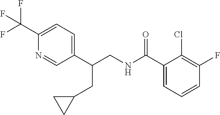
C1(C(CNC(=O)C2=CC=CC(F)=C2Cl)CC2CC2)=CC=C(C(F)(F)F)N=C1
